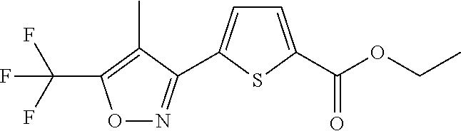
C1=C(C(=O)OCC)SC(C2=NOC(C(F)(F)F)=C2C)=C1
